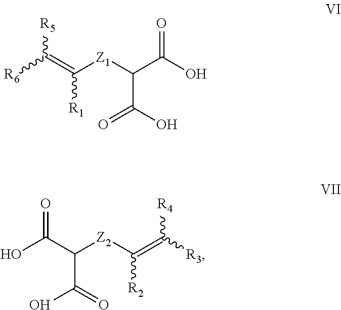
[R6]C(=C([Z1]C(C(O)=O)C(O)=O)[R1])[R5].OC(C([Z2]C(=C([R3])[R4])[R2])C(O)=O)=O
